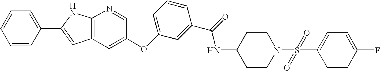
C1=CC(C2=CC3=C(N2)N=CC(OC2=CC=CC(C(NC4CCN(S(C5=CC=C(F)C=C5)(=O)=O)CC4)=O)=C2)=C3)=CC=C1
